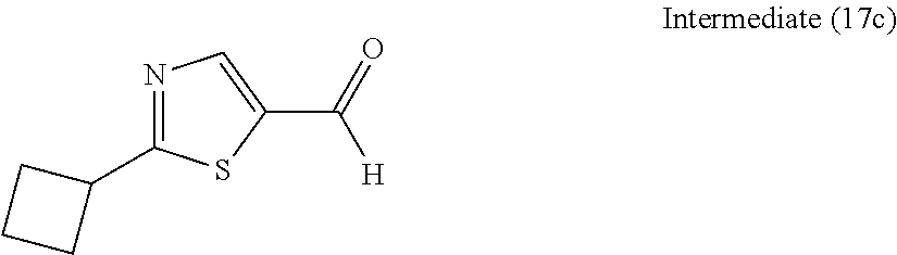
N1=C(C2CCC2)SC(C(=O)[H])=C1
